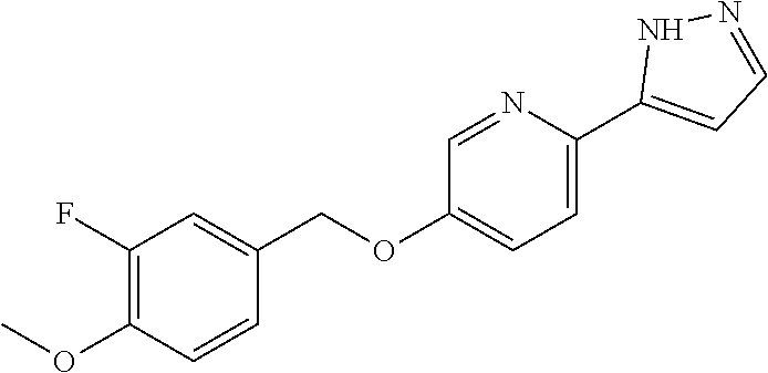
C1=NC(C2=CC=NN2)=CC=C1OCC1=CC(F)=C(OC)C=C1
